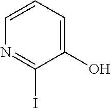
C1(O)=CC=CN=C1I
